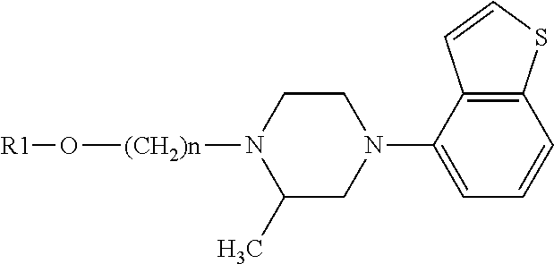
[R1]O[(CH2)n]N1C(C)CN(C2=CC=CC3=C2C=CS3)CC1
